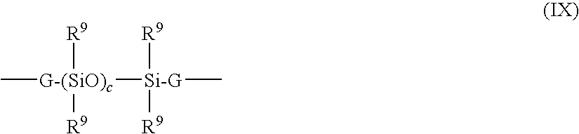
[G-(SiO)c]([Si-G](C)([R9])[R9])([R9])([R9])C
